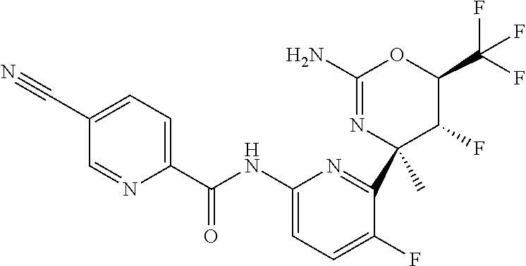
C1(C(NC2=CC=C(F)C(C3(C)C(F)C(C(F)(F)F)OC(N)=N3)=N2)=O)=CC=C(C#N)C=N1
